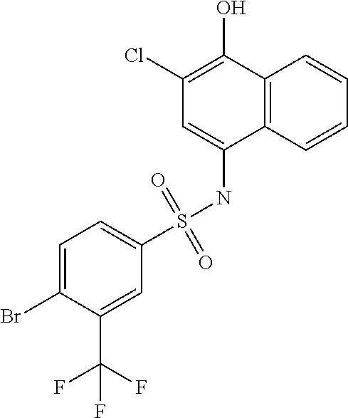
S(NC1=CC(Cl)=C(O)C2=C1C=CC=C2)(=O)(=O)C1=CC=C(Br)C(C(F)(F)F)=C1
